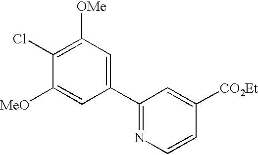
C1(Cl)=C([OMe])C=C(C2=NC=CC([CO2Et])=C2)C=C1[MeO]
